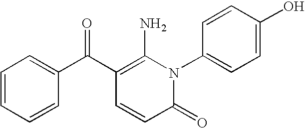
C1(=O)N(C2=CC=C(O)C=C2)C(N)=C(C(C2=CC=CC=C2)=O)C=C1
